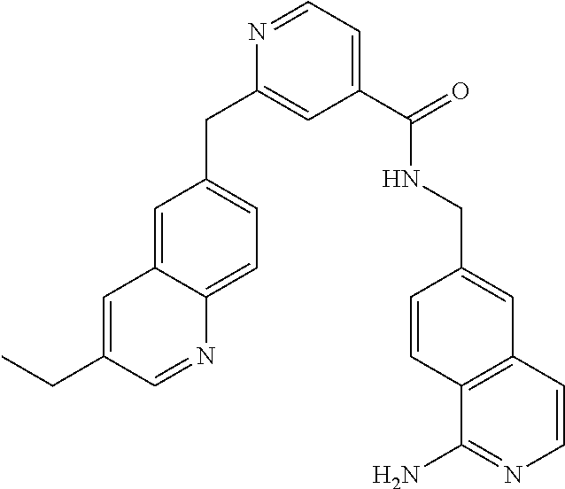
C1=C(CC)C=NC2=CC=C(CC3=CC(C(=O)NCC4=CC5=C(C=C4)C(N)=NC=C5)=CC=N3)C=C12
